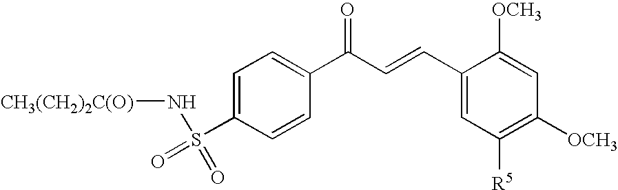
C1=C(S(=O)(N[CH3(CH2)2C(O)])=O)C=CC(C(C=CC2=CC([R5])=C([OCH3])C=C2[OCH3])=O)=C1
